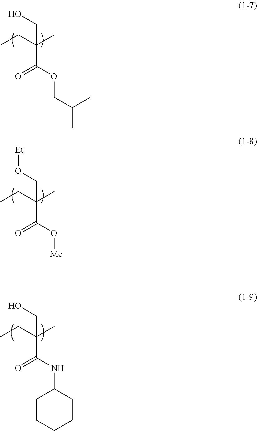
OCC(CC)(C)C(NC1CCCCC1)=O.OCC(CC)(C)C(OCC(C)C)=O.O(CC(CC)(C)C(O[Me])=O)[Et]
